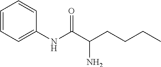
C1=CC=C(NC(C(CCCC)N)=O)C=C1
